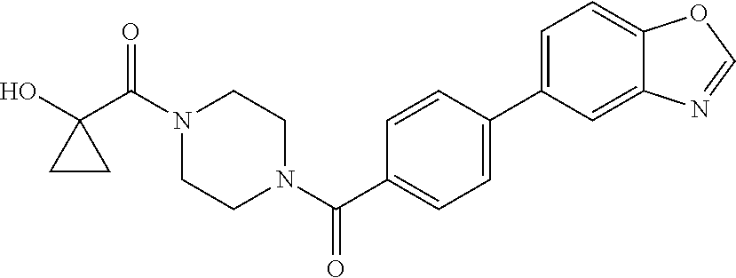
OC1(C(N2CCN(C(=O)C3=CC=C(C4=CC=C5C(=C4)N=CO5)C=C3)CC2)=O)CC1
